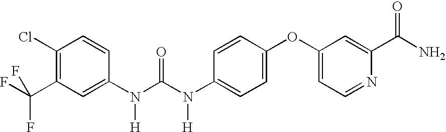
C1(Cl)=C(C(F)(F)F)C=C(N(C(N(C2=CC=C(OC3=CC=NC(C(N)=O)=C3)C=C2)[H])=O)[H])C=C1
